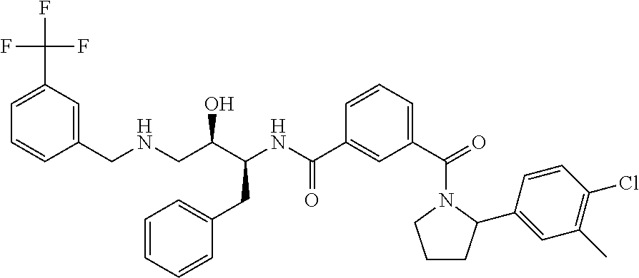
FC(C1=CC=CC(CNCC(C(NC(C2=CC(C(=O)N3CCCC3C3=CC(C)=C(Cl)C=C3)=CC=C2)=O)CC2=CC=CC=C2)O)=C1)(F)F
